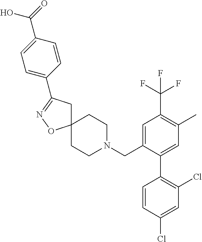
C1C2(ON=C1C1=CC=C(C(=O)O)C=C1)CCN(CC1=CC(C(F)(F)F)=C(C)C=C1C1=C(Cl)C=C(Cl)C=C1)CC2
